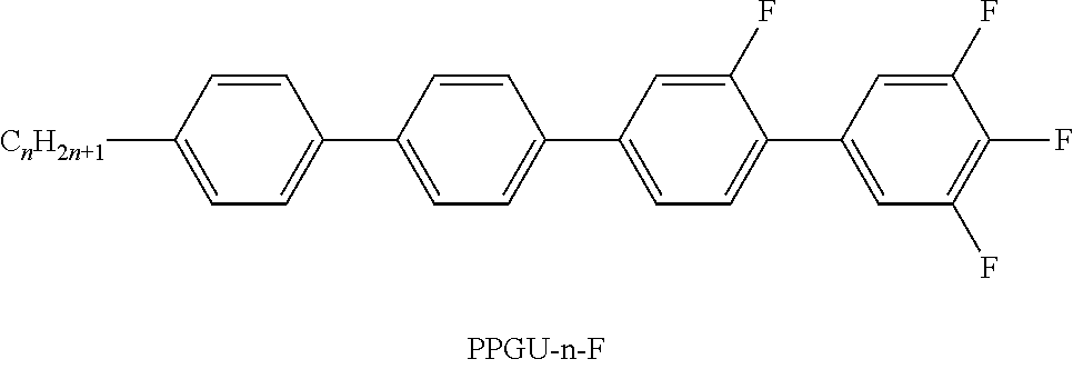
C1=C([CnH2n+1])C=CC(C2=CC=C(C3=CC=C(C4=CC(F)=C(F)C(F)=C4)C(F)=C3)C=C2)=C1
